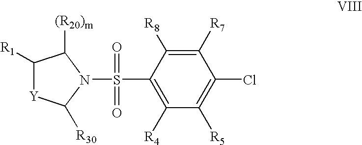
C1(S(=O)(=O)N2C([(R20)m])C([R1])[Y]C2[R30])=C([R4])C([R5])=C(Cl)C([R7])=C1[R8]
